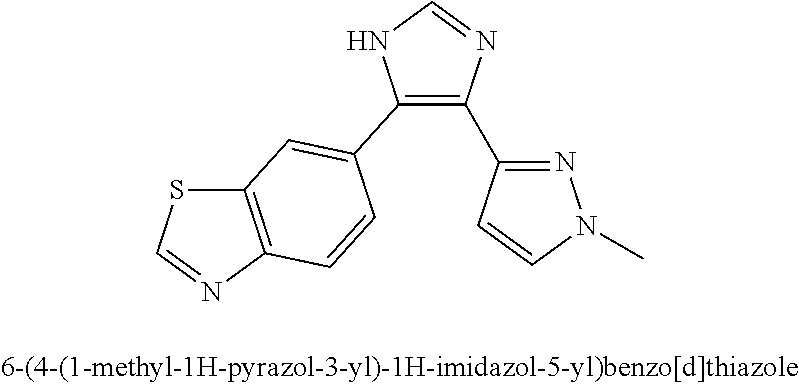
C1(C2=CC3=C(N=CS3)C=C2)=C(C2=NN(C)C=C2)N=CN1
